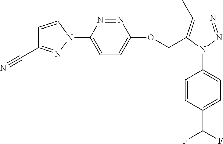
C1=CC(N2N=NC(C)=C2COC2=CC=C(N3C=CC(C#N)=N3)N=N2)=CC=C1C(F)F
